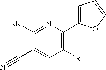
C1(N)=NC(C2=CC=CO2)=C([R])C=C1C#N
